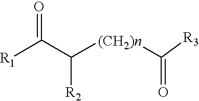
[R1]C(C([(CH2)n]C(=O)[R3])[R2])=O
